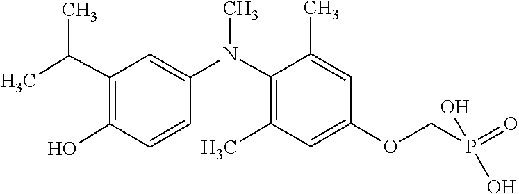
C1(C)=CC(OCP(=O)(O)O)=CC(C)=C1N(C)C1=CC(C(C)C)=C(O)C=C1
